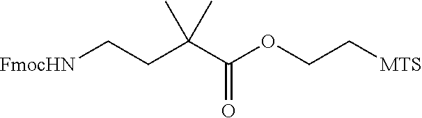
C(C(C(OCC[MTS])=O)(C)C)C[FmocHN]
